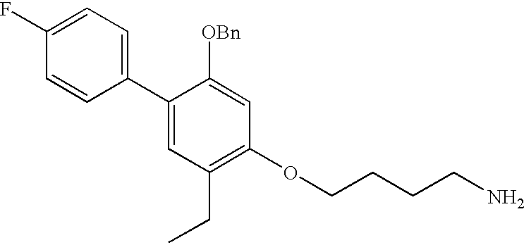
C1(F)=CC=C(C2=CC(CC)=C(OCCCCN)C=C2[OBn])C=C1
